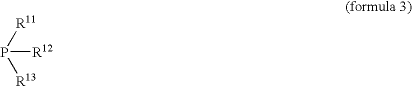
P([R12])([R11])[R13]
